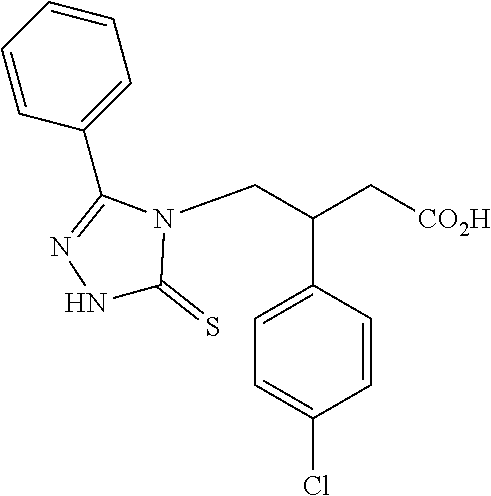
C1=C(C(CN2C(C3=CC=CC=C3)=NNC2=S)C[CO2H])C=CC(Cl)=C1
